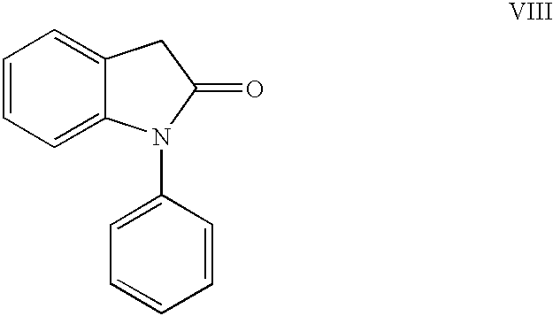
C1(N2C3=CC=CC=C3CC2=O)=CC=CC=C1
